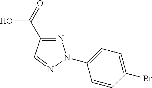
N1=C(C(=O)O)C=NN1C1=CC=C(Br)C=C1
